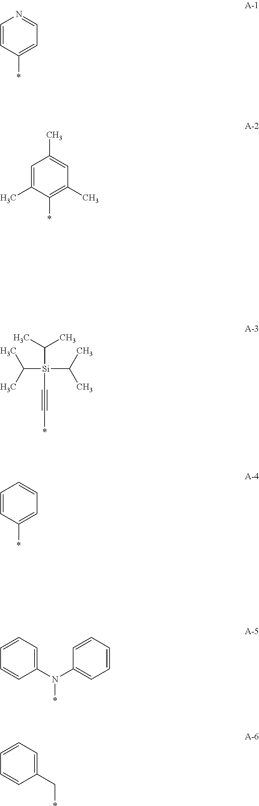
C1=CC(*)=CC=N1.C1=C(C)C(*)=C(C)C=C1C.C([Si](C(C)C)(C(C)C)C#C*)(C)C.C1=CC(*)=CC=C1.C1(N(C2=CC=CC=C2)*)=CC=CC=C1.C1(C*)=CC=CC=C1
